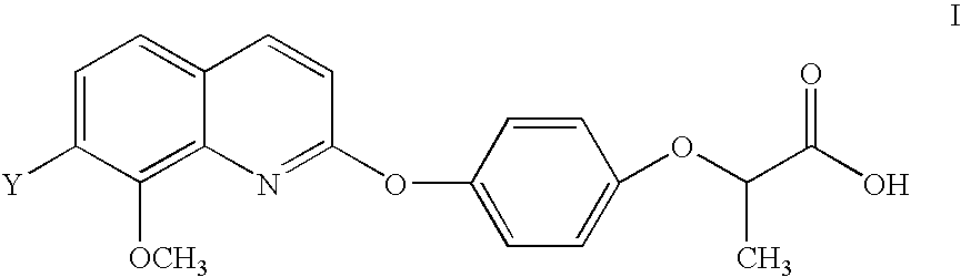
C1=C([Y])C([OCH3])=C2C(=C1)C=CC(OC1=CC=C(OC(C)C(=O)O)C=C1)=N2
